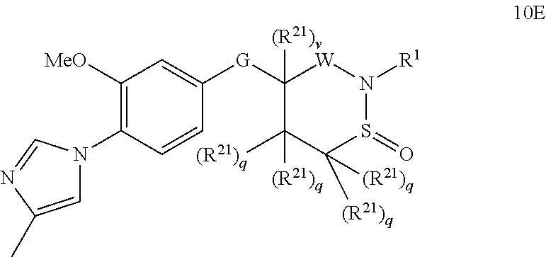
C1([G]C2=CC([MeO])=C(N3C=C(C)N=C3)C=C2)([(R21)v])C([(R21)q])([(R21)q])C([(R21)q])([(R21)q])S(=O)N([R1])[W]1
